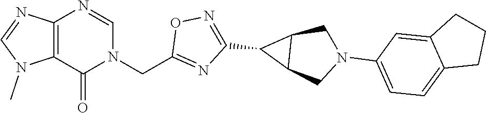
C12=C(C(=O)N(CC3=NC(C4C5C4CN(C4=CC=C6C(=C4)CCC6)C5)=NO3)C=N1)N(C)C=N2
